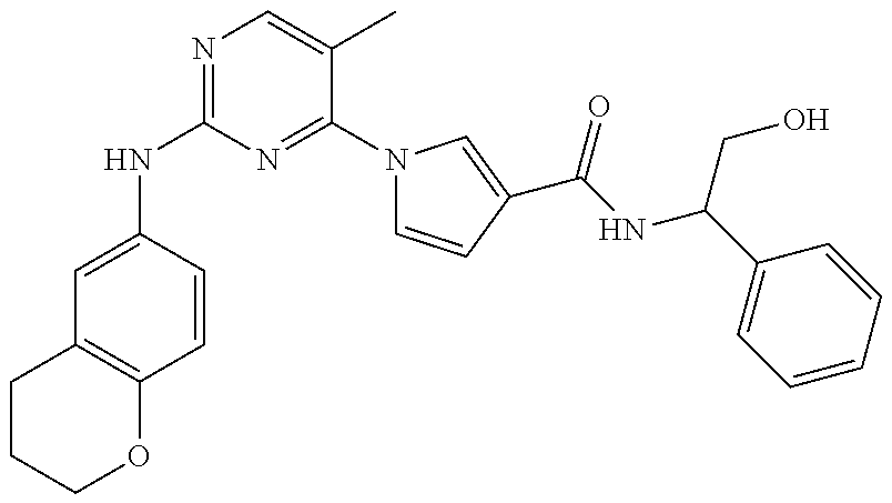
N(C1=NC=C(C)C(N2C=CC(C(NC(C3=CC=CC=C3)CO)=O)=C2)=N1)C1=CC2=C(C=C1)OCCC2
